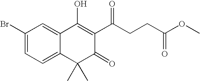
C1=C2C(=CC=C1Br)C(C)(C)C(=O)C(C(CCC(OC)=O)=O)=C2O
